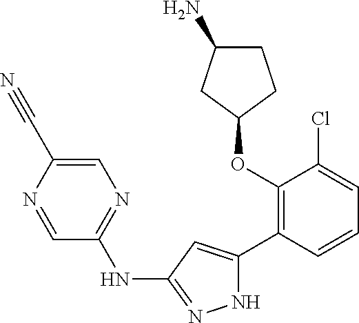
C1(OC2=C(C3=CC(NC4=NC=C(C#N)N=C4)=NN3)C=CC=C2Cl)CCC(N)C1
